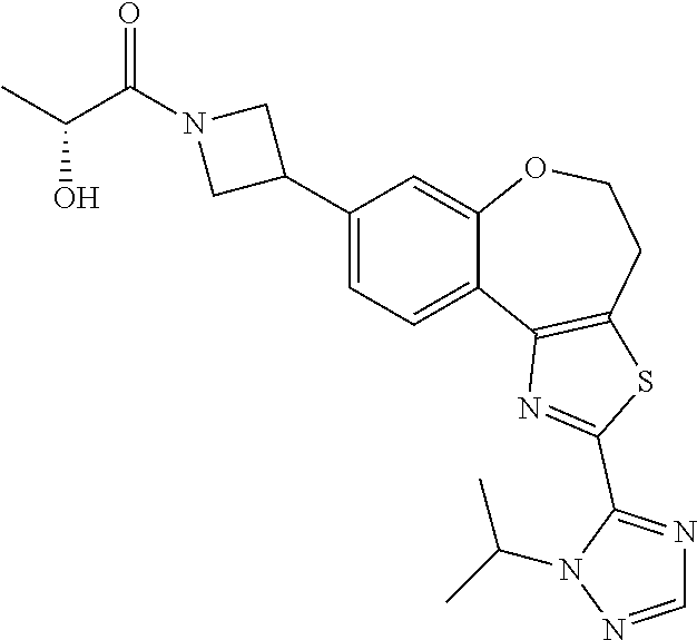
C1(C2CN(C(C(C)O)=O)C2)=CC=C2C(=C1)OCCC1=C2N=C(C2=NC=NN2C(C)C)S1
